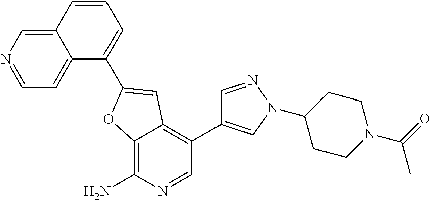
C12=CN=CC=C1C(C1=CC3=C(C4=CN(C5CCN(C(C)=O)CC5)N=C4)C=NC(N)=C3O1)=CC=C2
